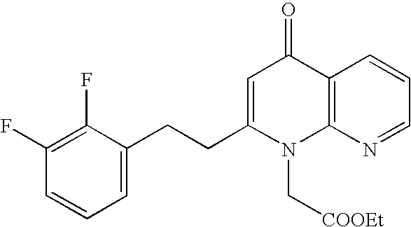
C1(F)=C(F)C(CCC2=CC(=O)C3=C(N2C[COOEt])N=CC=C3)=CC=C1
